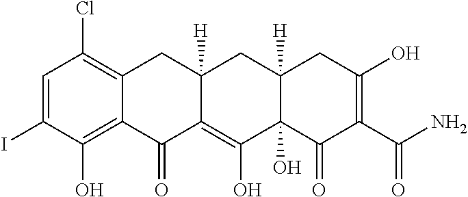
C1=C(I)C(O)=C2C(=C1Cl)CC1([H])C(=C(O)C3(O)C([H])(C1)CC(O)=C(C(N)=O)C3=O)C2=O
